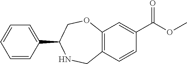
C1=CC=CC(C2NCC3=C(OC2)C=C(C(OC)=O)C=C3)=C1
